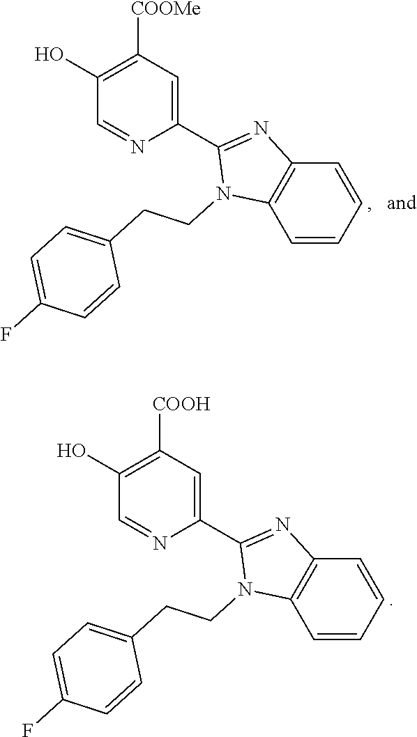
C1(O)=C([COOMe])C=C(C2=NC3=C(C=CC=C3)N2CCC2=CC=C(F)C=C2)N=C1.C1(O)=C([COOH])C=C(C2=NC3=C(C=CC=C3)N2CCC2=CC=C(F)C=C2)N=C1
